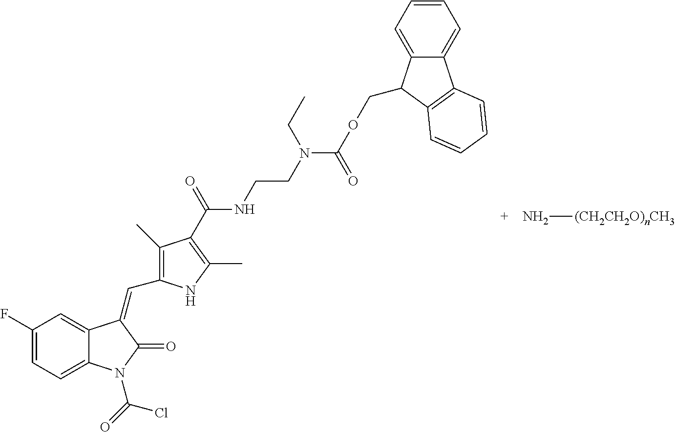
C1(F)=CC=C2C(=C1)C(=CC1=C(C)C(C(NCCN(C(OCC3C4=CC=CC=C4C4=C3C=CC=C4)=O)CC)=O)=C(C)N1)C(=O)N2C(=O)Cl.N[(CH2CH2O)nCH3]
